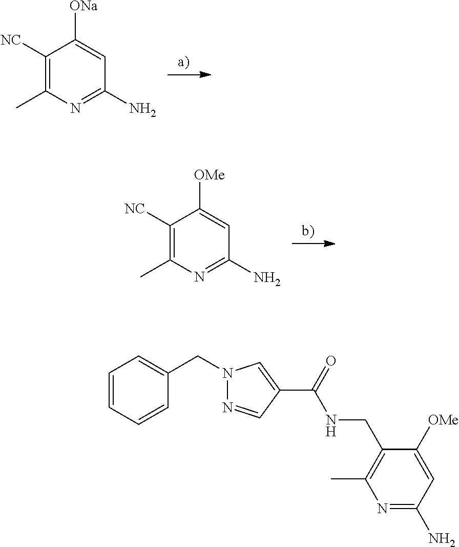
C1([NC])=C(C)N=C(N)C=C1[ONa].C1([NC])=C(C)N=C(N)C=C1[OMe].C1=CC=CC(CN2N=CC(C(=O)NCC3=C(C)N=C(N)C=C3[OMe])=C2)=C1
